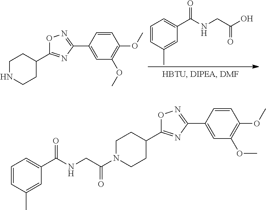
C1NCCC(C2=NC(C3=CC(OC)=C(OC)C=C3)=NO2)C1.C1=CC(C)=CC(C(NCC(O)=O)=O)=C1.C1=CC(C)=CC(C(NCC(N2CCC(C3=NC(C4=CC(OC)=C(OC)C=C4)=NO3)CC2)=O)=O)=C1
